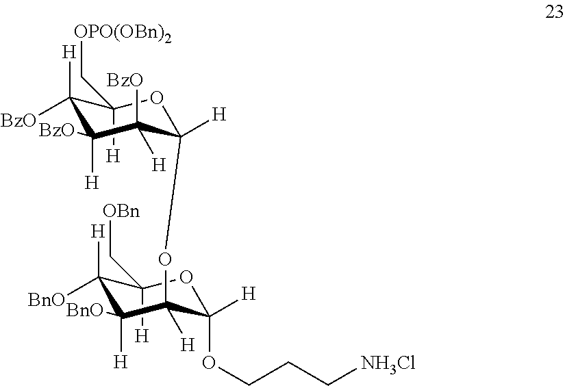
C1([BzO])([H])C([H])(C[OPO(OBn)2])OC([H])(OC2([H])C([H])(OCCC[NH3Cl])OC([H])(C[OBn])C([BnO])([H])C2([H])[BnO])C([H])([BzO])C1([H])[BzO]
